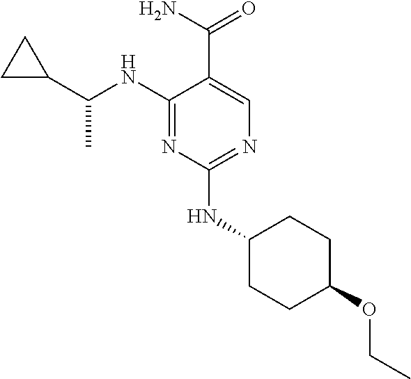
C1(NC(C)C2CC2)=NC(NC2CCC(OCC)CC2)=NC=C1C(=O)N
